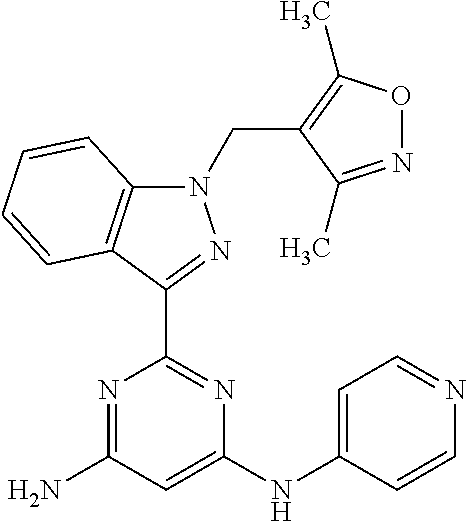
N1(CC2=C(C)ON=C2C)C2=C(C(C3=NC(NC4=CC=NC=C4)=CC(N)=N3)=N1)C=CC=C2
